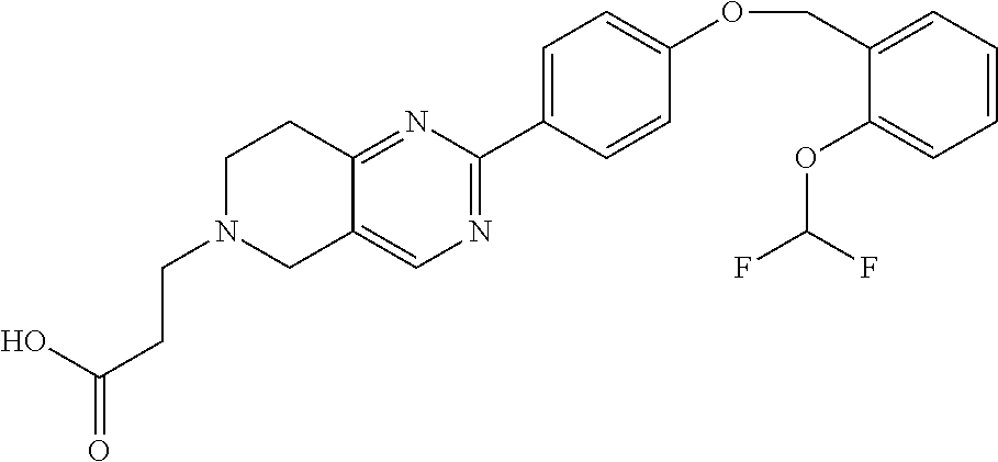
OC(=O)CCN1CC2=CN=C(C3=CC=C(OCC4=CC=CC=C4OC(F)F)C=C3)N=C2CC1
